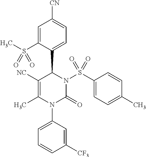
C1=C(S(C)(=O)=O)C(C2N(S(C3=CC=C(C)C=C3)(=O)=O)C(=O)N(C3=CC=CC([CF3])=C3)C(C)=C2[NC])=CC=C1[CN]
